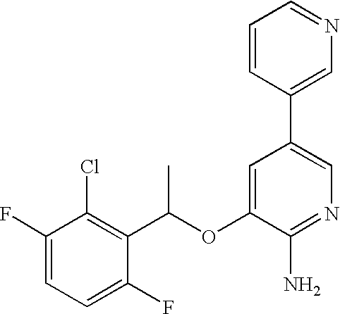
C1(F)=CC=C(F)C(C(OC2=CC(C3=CN=CC=C3)=CN=C2N)C)=C1Cl
